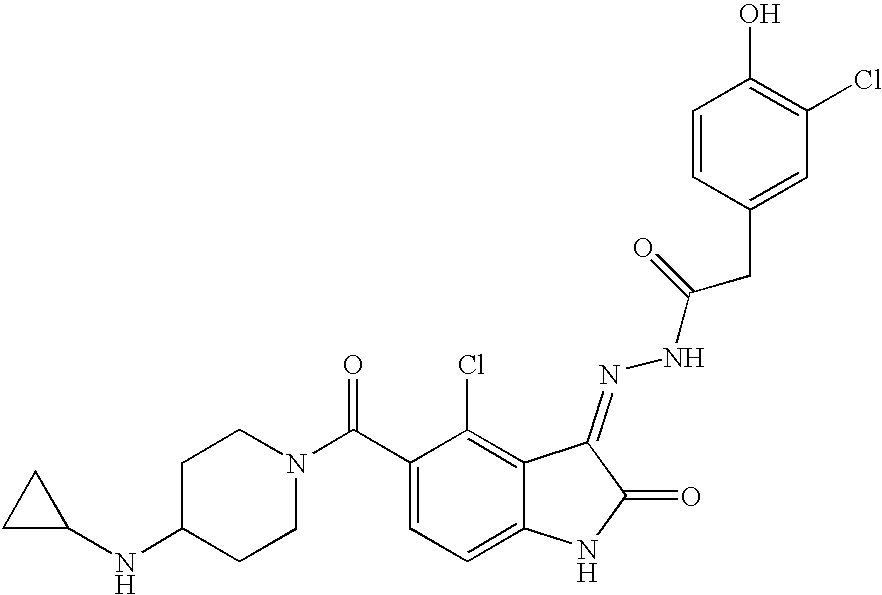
C1(C(N2CCC(NC3CC3)CC2)=O)=CC=C2C(=C1Cl)C(=NNC(CC1=CC(Cl)=C(O)C=C1)=O)C(=O)N2
